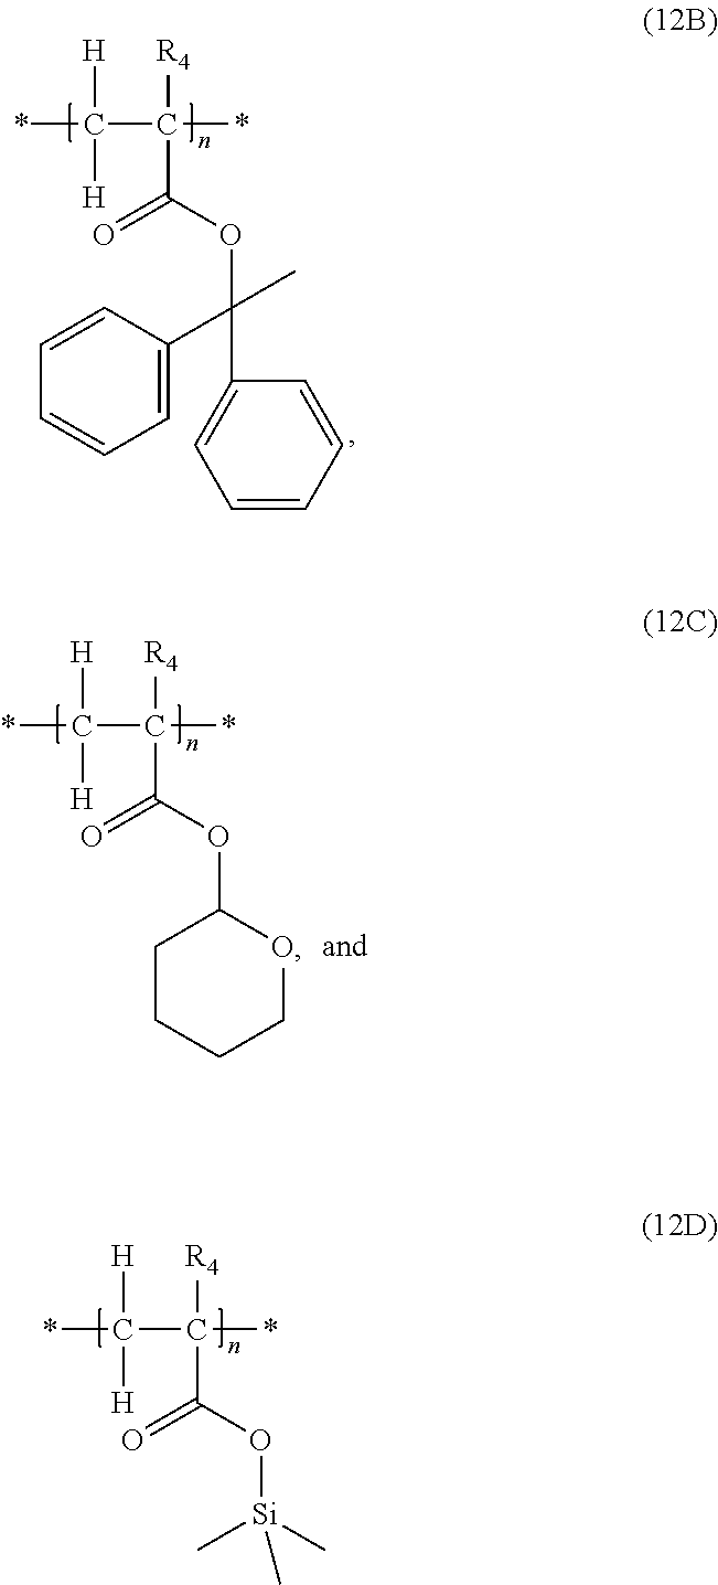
*C([H])([H])C([R4])(C(OC(C1=CC=CC=C1)(C1=CC=CC=C1)C)=O)*.*C([H])([H])C([R4])(C(O[Si](C)(C)C)=O)*.*C([H])([H])C([R4])(C(OC1CCCCO1)=O)*
